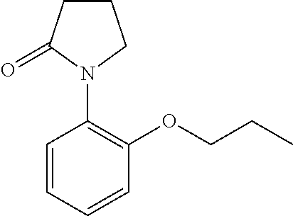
C1CC(=O)N(C2=C(OCCC)C=CC=C2)C1
